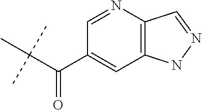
C1(C(C(C)(C)C)=O)=CC2=C(N=C1)C=NN2
